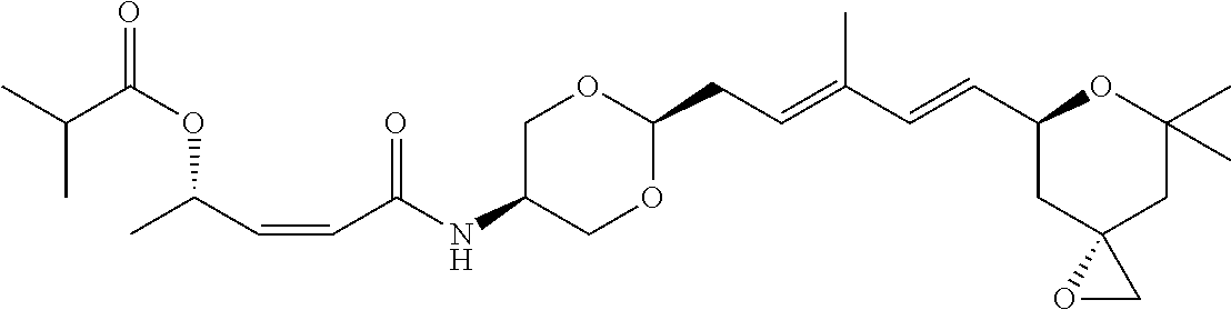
C1C(NC(C=CC(C)OC(=O)C(C)C)=O)COC(CC=C(C=CC2CC3(CC(C)(C)O2)OC3)C)O1
